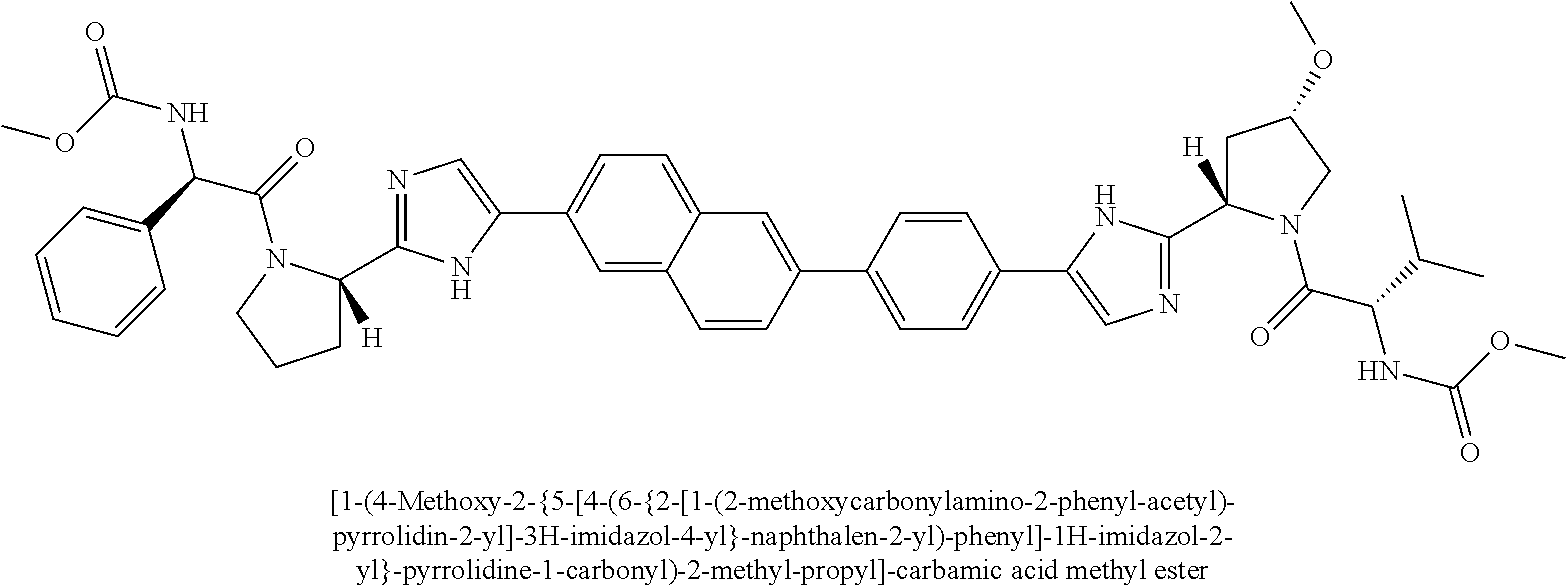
C1=C2C(=CC(C3=CN=C(C4([H])CCCN4C(=O)C(C4=CC=CC=C4)NC(=O)OC)N3)=C1)C=CC(C1=CC=C(C3=CN=C(C4([H])CC(OC)CN4C(=O)C(C(C)C)NC(=O)OC)N3)C=C1)=C2
